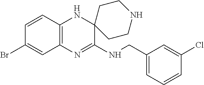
C12=C(N=C(NCC3=CC=CC(Cl)=C3)C3(N1)CCNCC3)C=C(Br)C=C2
